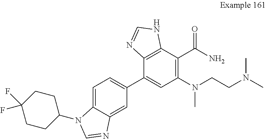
C1=C2C(=CC(C3=CC(N(CCN(C)C)C)=C(C(N)=O)C4=C3N=CN4)=C1)N=CN2C1CCC(F)(F)CC1
